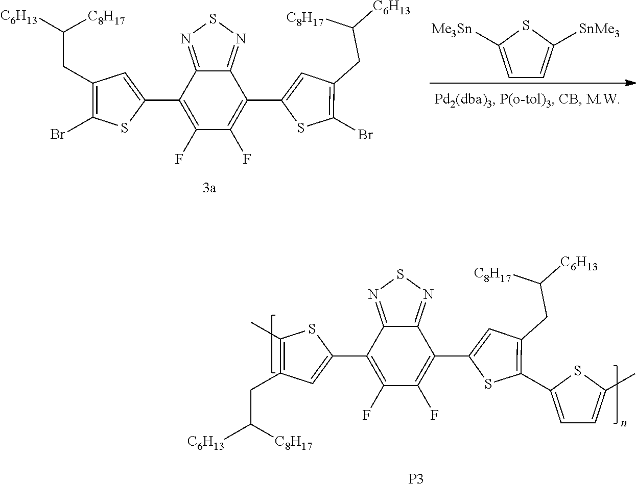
C1(C2=C(F)C(F)=C(C3=CC(CC([C6H13])[C8H17])=C(Br)S3)C3=NSN=C23)=CC(CC([C6H13])[C8H17])=C(Br)S1.C1=C([Me3Sn])SC([SnMe3])=C1.C1(C2=C(F)C(F)=C(C3=CC(CC([C6H13])[C8H17])=C(C4=CC=C(C)S4)S3)C3=NSN=C23)=CC(CC([C8H17])[C6H13])=C(C)S1.[P3]
